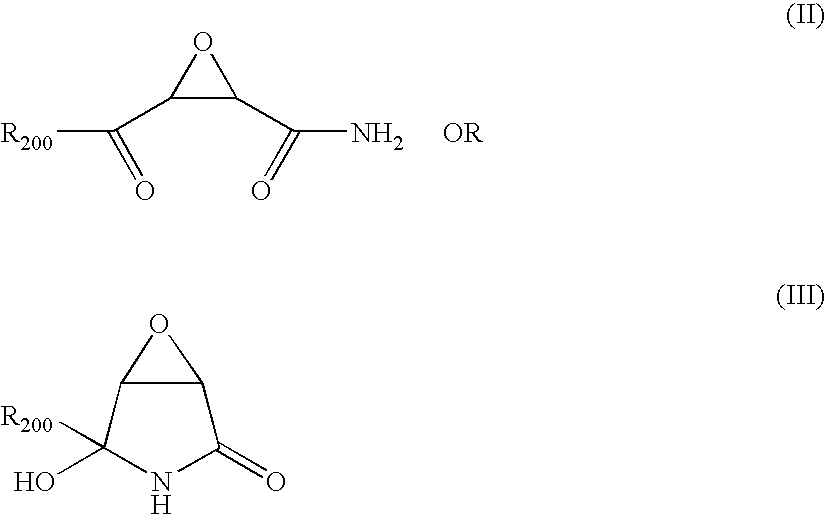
C1(C([R200])=O)C(C(N)=O)O1.OC1([R200])NC(=O)C2C1O2
